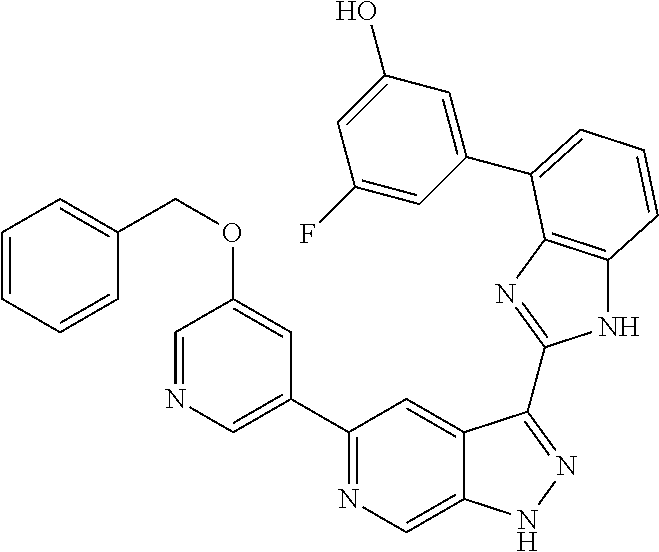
C1(C2=NC=C3C(=C2)C(C2=NC4=C(N2)C=CC=C4C2=CC(O)=CC(F)=C2)=NN3)=CN=CC(OCC2=CC=CC=C2)=C1
